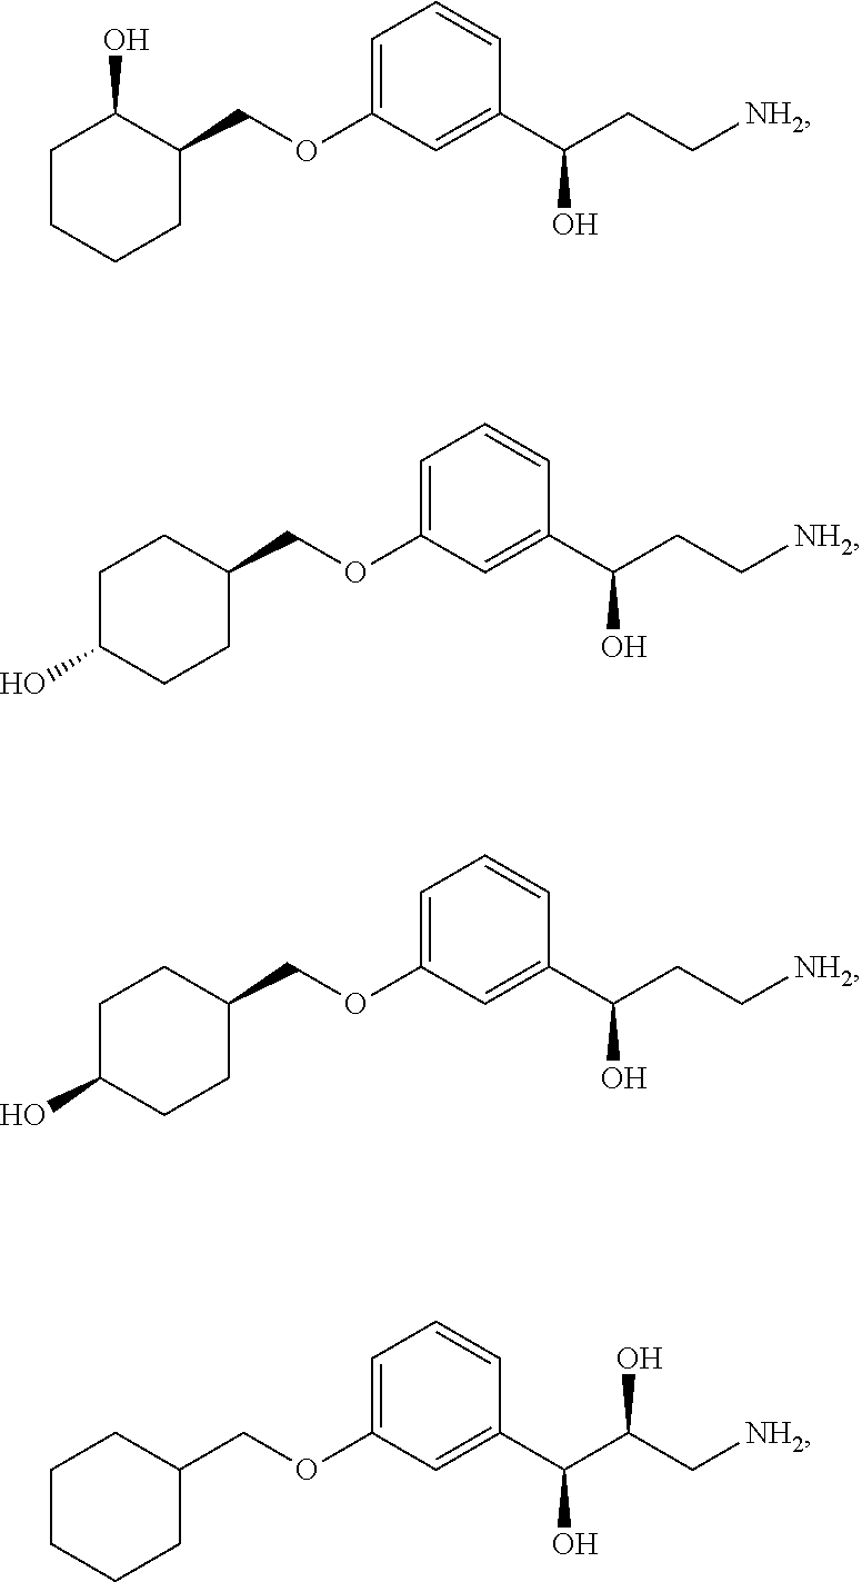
C(OC1=CC=CC(C(CC[NH2])O)=C1)C1C(O)CCCC1.C(OC1=CC=CC(C(CC[NH2])O)=C1)C1CCC(O)CC1.C(OC1=CC=CC(C(CC[NH2])O)=C1)C1CCC(O)CC1.C(OC1=CC=CC(C(C(C[NH2])O)O)=C1)C1CCCCC1
